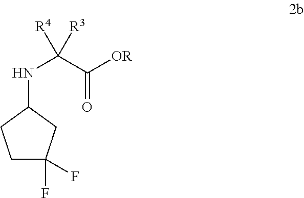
C1C(F)(F)CC(NC(C([OR])=O)([R3])[R4])C1
